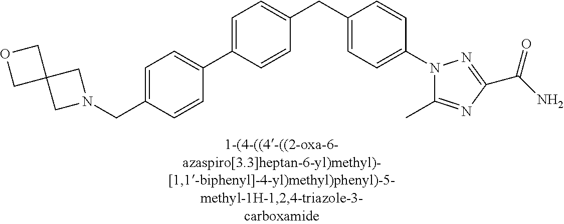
C1=C(C2=CC=C(CN3CC4(C3)COC4)C=C2)C=CC(CC2=CC=C(N3C(C)=NC(C(N)=O)=N3)C=C2)=C1
